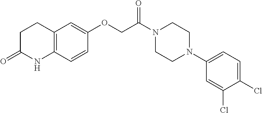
C12=C(C=CC(OCC(N3CCN(C4=CC=C(Cl)C(Cl)=C4)CC3)=O)=C1)NC(=O)CC2
